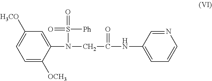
N(C1=CC([H3CO])=CC=C1[OCH3])(CC(=O)NC1=CC=CN=C1)S([Ph])(=O)=O
